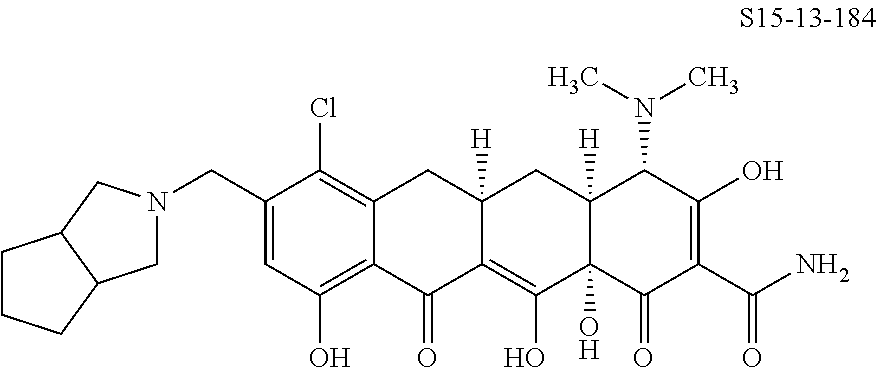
C1(CN2CC3C(C2)CCC3)=CC(O)=C2C(=C1Cl)CC1([H])C(=C(O)C3(O)C([H])(C1)C(N(C)C)C(O)=C(C(N)=O)C3=O)C2=O
